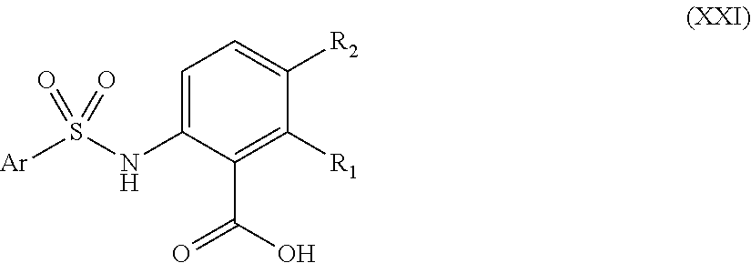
[Ar]S(NC1=CC=C([R2])C([R1])=C1C(O)=O)(=O)=O
